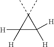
C1([H])([H])C([H])([H])C1(C)C
